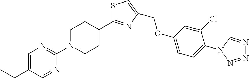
C1CC(C2=NC(COC3=CC=C(N4N=NN=C4)C(Cl)=C3)=CS2)CCN1C1=NC=C(CC)C=N1
